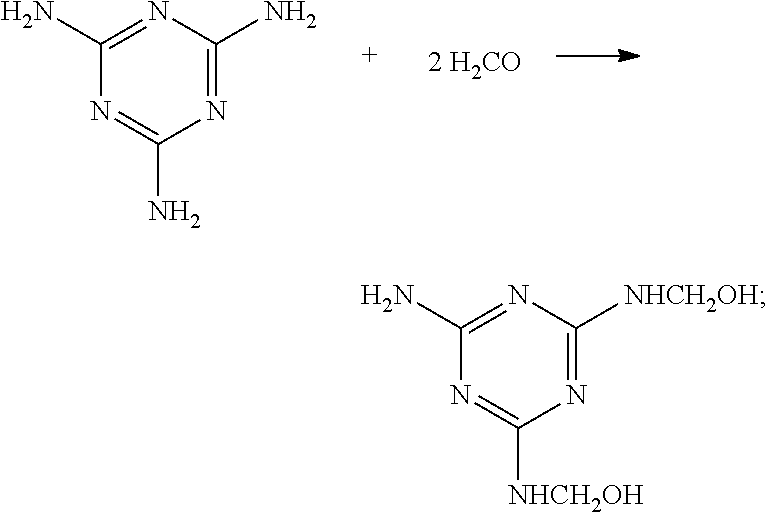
C1(N)=NC(N)=NC(N)=N1.C1(N)=NC([NHCH2OH])=NC([NHCH2OH])=N1
